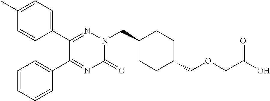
C1(C2=NN(CC3CCC(COCC(O)=O)CC3)C(=O)N=C2C2=CC=CC=C2)=CC=C(C)C=C1
